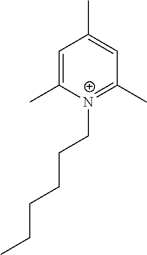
C1=C(C)[N+](CCCCCC)=C(C)C=C1C
